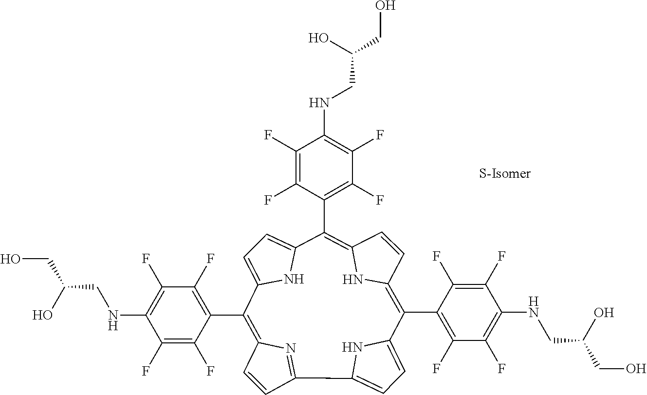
C1=CC2=NC1=C(C1=C(F)C(F)=C(NCC(CO)O)C(F)=C1F)C1=CC=C(N1)C(C1=C(F)C(F)=C(NCC(CO)O)C(F)=C1F)=C1C=CC(=C(C3=C(F)C(F)=C(NCC(CO)O)C(F)=C3F)C3=CC=C2N3)N1
